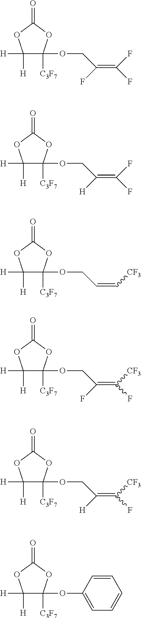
C1([H])([H])C(OCC(=C(F)F)F)([C3F7])OC(=O)O1.C1([H])([H])C(OCC(=C(F)F)[H])([C3F7])OC(=O)O1.C1([H])([H])C(OCC=C[CF3])([C3F7])OC(=O)O1.C1([H])([H])C(OCC(=C([CF3])F)F)([C3F7])OC(=O)O1.C1([H])([H])C(OCC(=C([CF3])F)[H])([C3F7])OC(=O)O1.C1([H])([H])C(OC2=CC=CC=C2)([C3F7])OC(=O)O1
